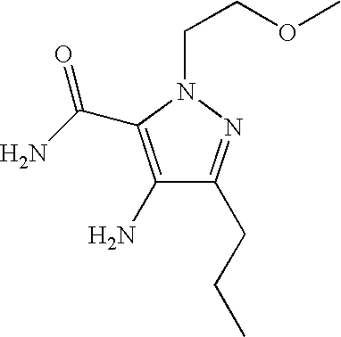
C1(N)=C(C(=O)N)N(CCOC)N=C1CCC
